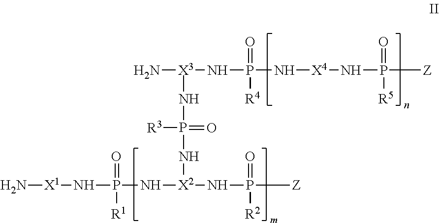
N[X1]NP(=O)(N[X2](NP(=O)([Z])[R2])NP([R3])(=O)N[X3](N)NP(=O)([R4])N[X4]NP(=O)([Z])[R5])[R1]
